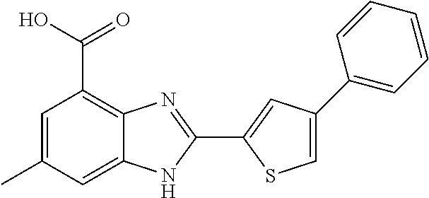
C12=C(C(O)=O)C=C(C)C=C1NC(C1=CC(C3=CC=CC=C3)=CS1)=N2
